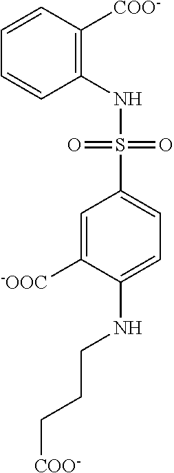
C1=CC([COO-])=C(NS(C2=CC=C(NCCC[COO-])C([-OOC])=C2)(=O)=O)C=C1
